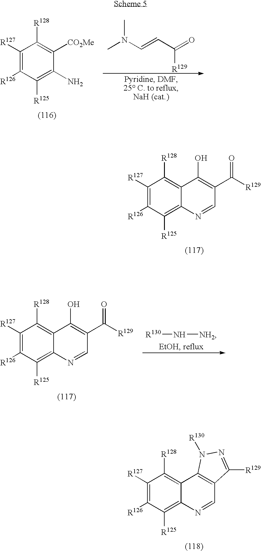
C1([R127])=C([R126])C([R125])=C2C(=C1[R128])C(O)=C(C([R129])=O)C=N2.C1([R127])=C([R126])C([R125])=C2C(=C1[R128])C1=C(C=N2)C([R129])=NN1[R130].C1([R127])=C([R126])C([R125])=C(N)C([CO2Me])=C1[R128].CN(C=CC(=O)[R129])C.C1([R127])=C([R126])C([R125])=C2C(=C1[R128])C(O)=C(C([R129])=O)C=N2.[R130]N[NH2]
